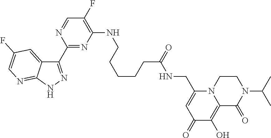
N1=CC(F)=C(NCCCCCC(NCC2=CC(=O)C(O)=C3N2CCN(C(C)C)C3=O)=O)N=C1C1=NNC2=NC=C(F)C=C12
